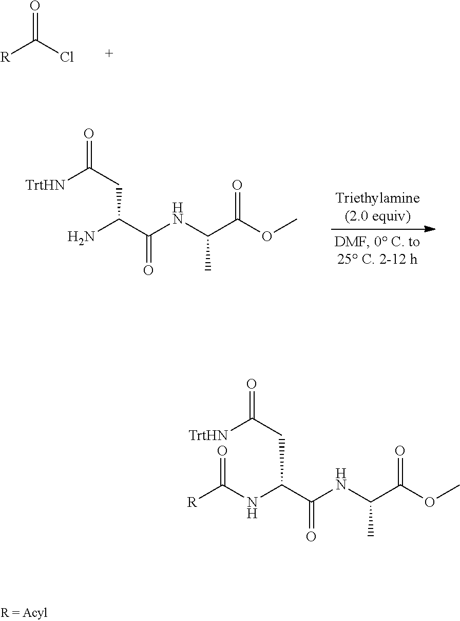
NC(C(NC(C(OC)=O)C)=O)CC(=O)[TrtHN].[R]C(Cl)=O.N(C(C(NC(C(OC)=O)C)=O)CC(=O)[TrtHN])C([R])=O
